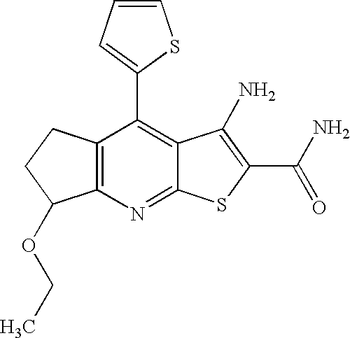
C12=C(C(C3=CC=CS3)=C3C(=N1)SC(C(N)=O)=C3N)CCC2OCC
